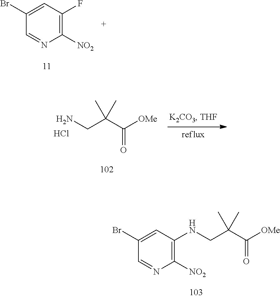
C1(Br)=CC(F)=C([NO2])N=C1.NCC(C([OMe])=O)(C)C.Cl.C1(Br)=CC(NCC(C([OMe])=O)(C)C)=C([NO2])N=C1
